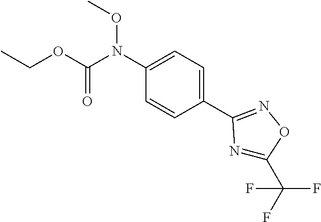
C1(N(C(OCC)=O)OC)=CC=C(C2=NOC(C(F)(F)F)=N2)C=C1
